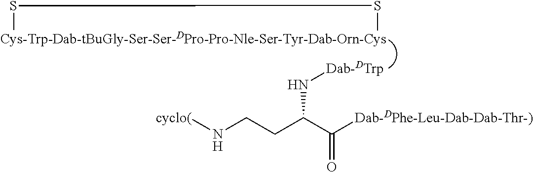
[Cys-Trp-Dab-tBuGly-Ser-Ser-DPro-Pro-Nle-Ser-Tyr-Dab-Orn-Cys]1SS1.[Dab-DTrp]NC(CCN[cyclo(])C([Dab-DPhe-Leu-Dab-Dab-Thr-)])=O
